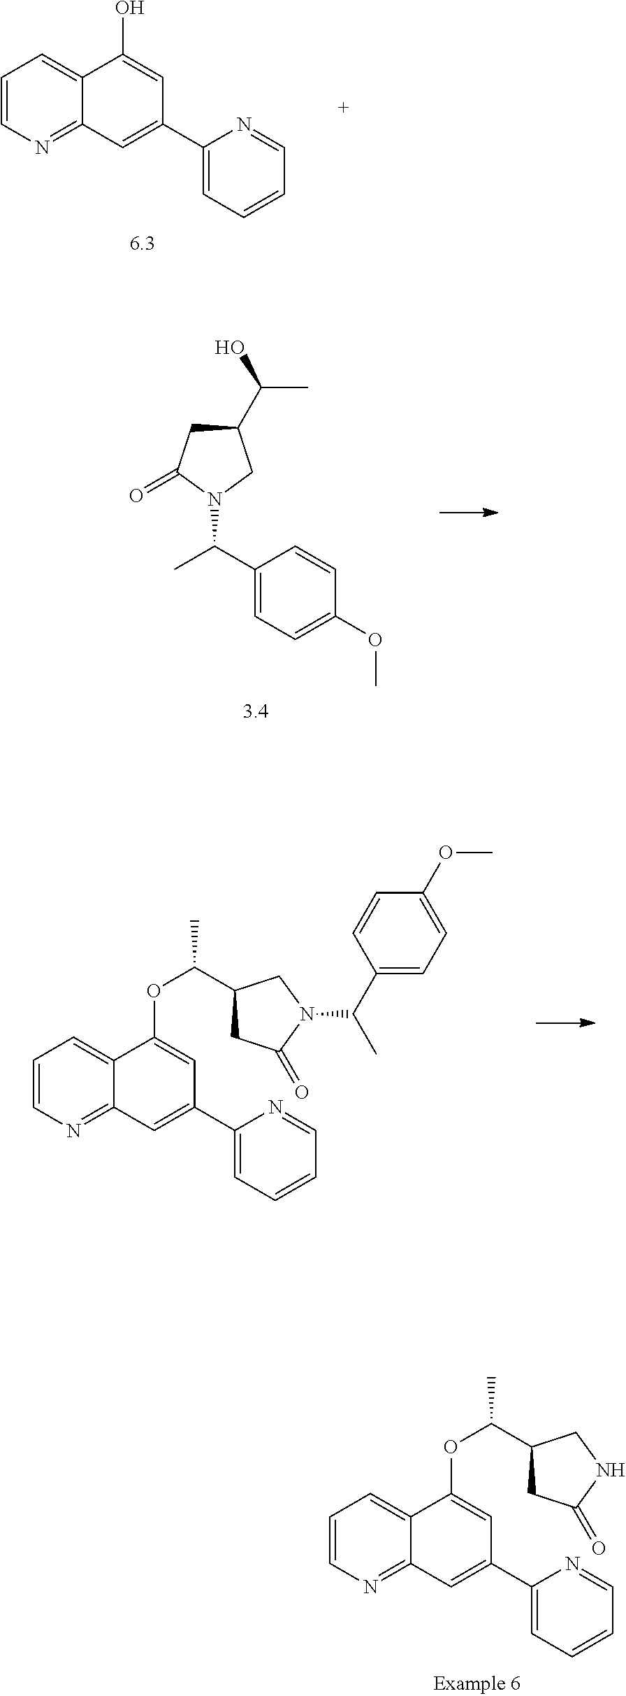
C1=CN=C2C(=C1)C(OC(C1CC(=O)NC1)C)=CC(C1=CC=CC=N1)=C2.C1=CN=C2C(=C1)C(O)=CC(C1=CC=CC=N1)=C2.C1(C(C)O)CC(=O)N(C(C)C2=CC=C(OC)C=C2)C1.C1=CN=C2C(=C1)C(OC(C1CC(=O)N(C(C)C3=CC=C(OC)C=C3)C1)C)=CC(C1=CC=CC=N1)=C2
